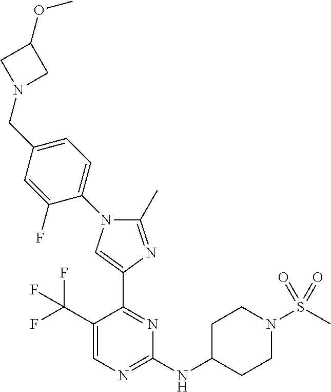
C1(C(F)(F)F)=CN=C(NC2CCN(S(C)(=O)=O)CC2)N=C1C1=CN(C2=CC=C(CN3CC(OC)C3)C=C2F)C(C)=N1
